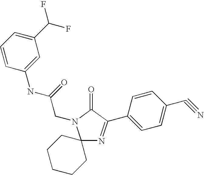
C12(N=C(C3=CC=C(C#N)C=C3)C(=O)N1CC(NC1=CC(C(F)F)=CC=C1)=O)CCCCC2
